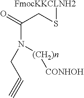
O=C(CS[FmocKKCLNH2])N(CC#C)[(CH2)n][CONHOH]
